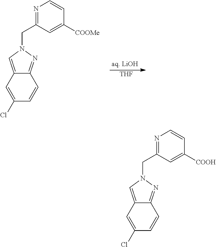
C12=NN(CC3=NC=CC([COOMe])=C3)C=C1C=C(Cl)C=C2.[THF].C12=NN(CC3=NC=CC([COOH])=C3)C=C1C=C(Cl)C=C2
